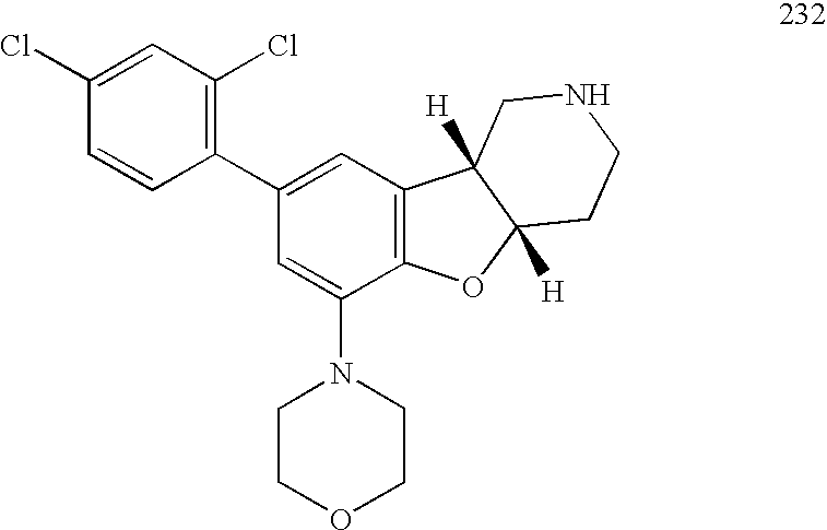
C1(N2CCOCC2)=CC(C2=C(Cl)C=C(Cl)C=C2)=CC2=C1OC1([H])C2([H])CNCC1
